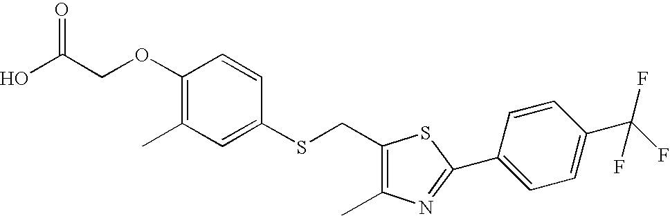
OC(COC1=C(C)C=C(SCC2=C(C)N=C(C3=CC=C(C(F)(F)F)C=C3)S2)C=C1)=O
